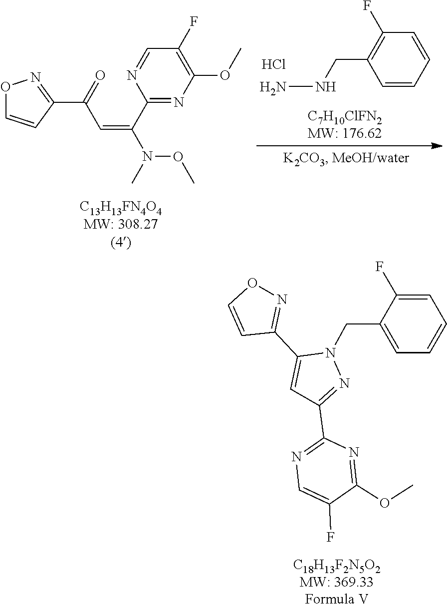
O(C)C1=NC(C2=NN(CC3=CC=CC=C3F)C(C3=NOC=C3)=C2)=NC=C1F.O1C=CC(C(=O)C=C(N(OC)C)C2=NC(OC)=C(F)C=N2)=N1.C1=CC(CNN)=C(F)C=C1.Cl
